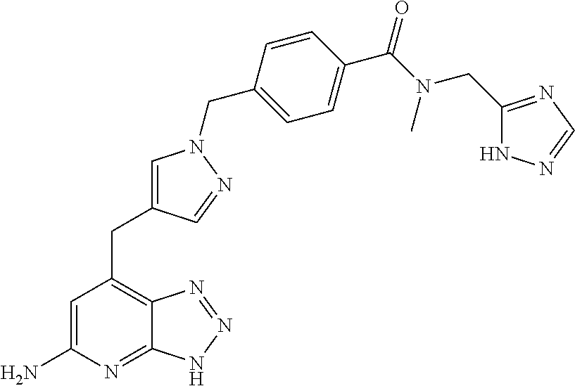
C1=C(N)N=C2C(=C1CC1=CN(CC3=CC=C(C(N(CC4=NC=NN4)C)=O)C=C3)N=C1)N=NN2
